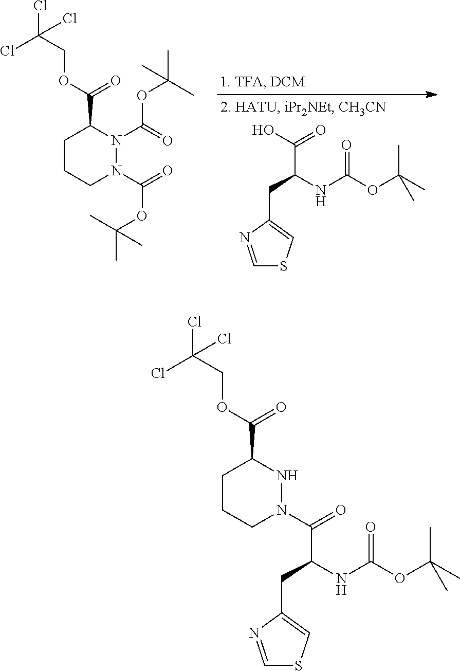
C1=NC(CC(C(O)=O)NC(OC(C)(C)C)=O)=CS1.C1CCN(C(=O)OC(C)(C)C)N(C(=O)OC(C)(C)C)C1C(OCC(Cl)(Cl)Cl)=O.C1CCN(C(=O)C(CC2=CSC=N2)NC(OC(C)(C)C)=O)NC1C(OCC(Cl)(Cl)Cl)=O
